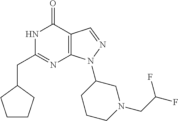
N1C(CC2CCCC2)=NC2=C(C1=O)C=NN2C1CCCN(CC(F)F)C1
